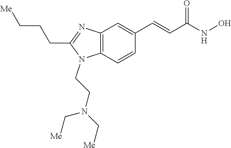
C(N(C[Me])CCN1C(CCC[Me])=NC2=C1C=CC(C=CC(NO)=O)=C2)[Me]
